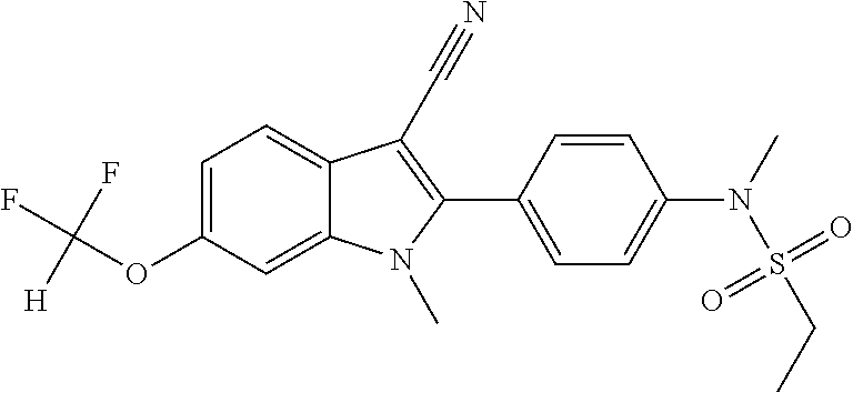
C1=C2C(=CC=C1OC(F)(F)[H])C(C#N)=C(C1=CC=C(N(C)S(CC)(=O)=O)C=C1)N2C
